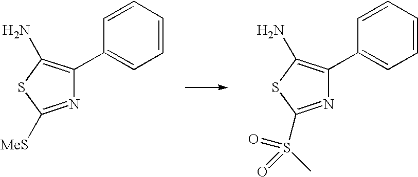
N1=C([MeS])SC(N)=C1C1=CC=CC=C1.N1=C(S(C)(=O)=O)SC(N)=C1C1=CC=CC=C1
